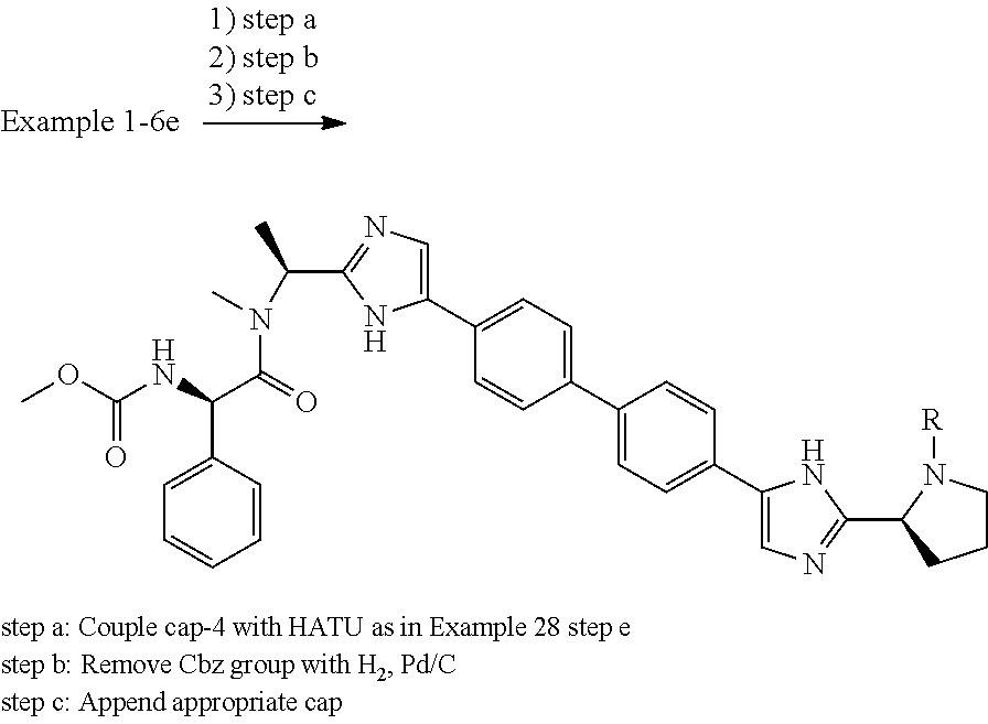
C1(C2=CC=C(C3=CC=C(C4=CN=C(C5CCCN5[R])N4)C=C3)C=C2)=CN=C(C(N(C(=O)C(NC(OC)=O)C2=CC=CC=C2)C)C)N1
